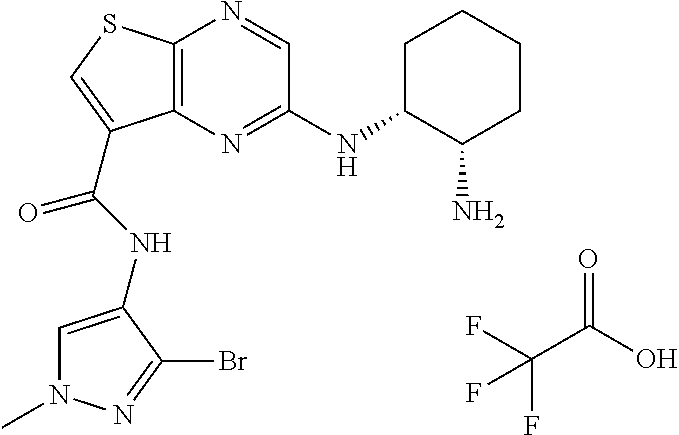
C12=C(N=C(NC3CCCCC3N)C=N1)C(C(=O)NC1=CN(C)N=C1Br)=CS2.C(C(O)=O)(F)(F)F
